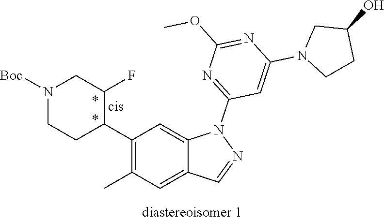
N1([Boc])CCC(C2=C(C)C=C3C(=C2)N(C2=NC(OC)=NC(N4CCC(O)C4)=C2)N=C3)C(F)C1
